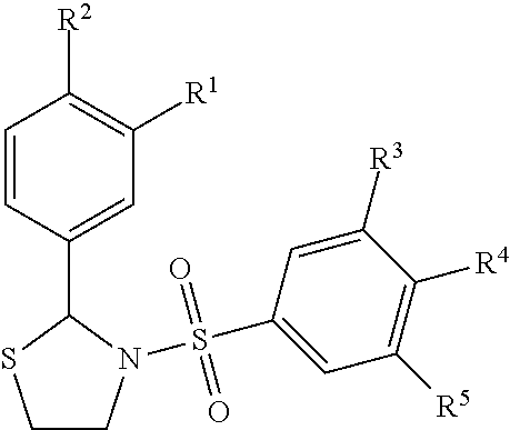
C1CN(S(=O)(=O)C2=CC([R5])=C([R4])C([R3])=C2)C(C2=CC([R1])=C([R2])C=C2)S1
